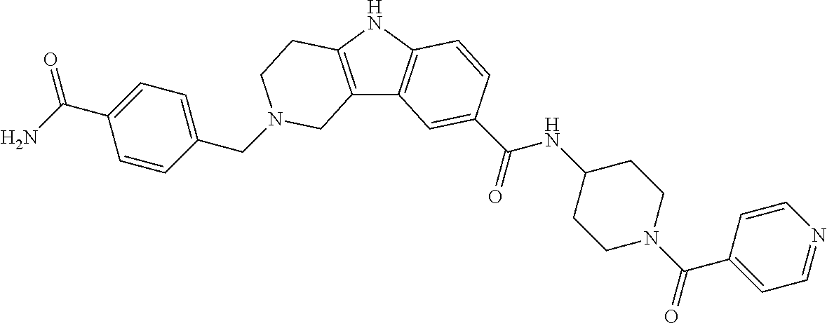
C(N1CCC2=C(C3=C(N2)C=CC(C(=O)NC2CCN(C(C4=CC=NC=C4)=O)CC2)=C3)C1)C1=CC=C(C(N)=O)C=C1
